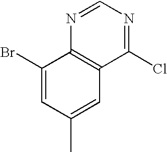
C1(Br)=CC(C)=CC2=C1N=CN=C2Cl
